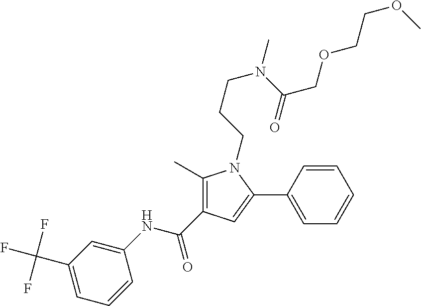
C1(C)=C(C(NC2=CC(C(F)(F)F)=CC=C2)=O)C=C(C2=CC=CC=C2)N1CCCN(C(COCCOC)=O)C
